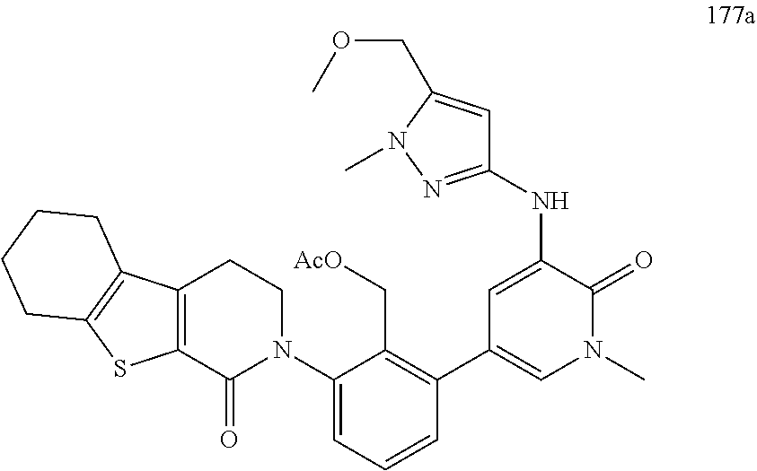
C1=C(N2CCC3=C(C2=O)SC2=C3CCCC2)C(C[AcO])=C(C2=CN(C)C(=O)C(NC3=NN(C)C(COC)=C3)=C2)C=C1
